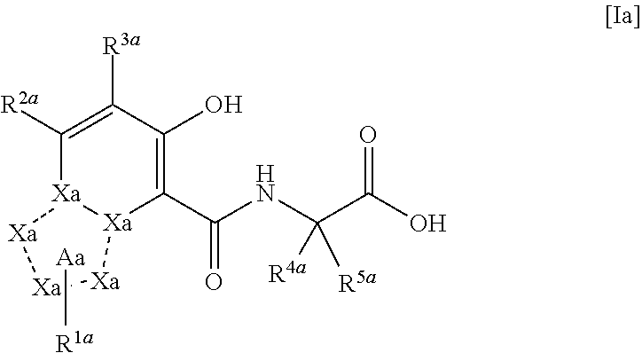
C1(C(NC(C(O)=O)([R4a])[R5a])=O)=C(O)C([R3a])=C([R2a])[Xa]2[Xa]1[Xa][Xa][Xa]2.[Aa][R1a]
